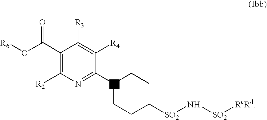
C1(C(O[R6])=O)=C([R2])N=C(N2CCC([SO2]N[SO2][RcRd])CC2)C([R4])=C1[R3]
